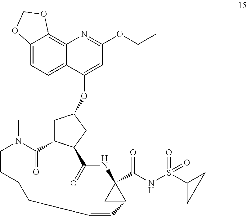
C12=CC=C3C(=C1OCO2)N=C(OCC)C=C3OC1CC2C(C1)C(=O)NC1(C(NS(C3CC3)(=O)=O)=O)CC1C=CCCCCN(C)C2=O
